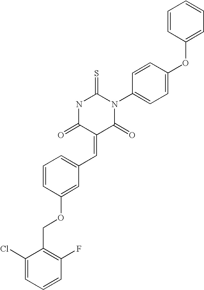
C1=CC(OC2=CC=C(N3C(=S)NC(=O)C(=CC4=CC=CC(OCC5=C(F)C=CC=C5Cl)=C4)C3=O)C=C2)=CC=C1
